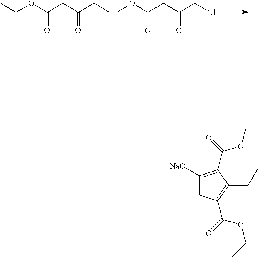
CCOC(=O)CC(=O)CC.COC(=O)CC(=O)CCl.C1([NaO])=C(C(=O)OC)C(CC)=C(C(=O)OCC)C1
